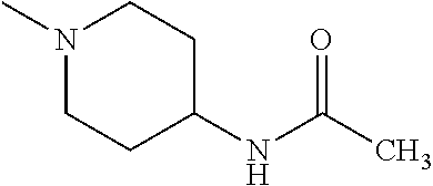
N1(C)CCC(NC(C)=O)CC1
